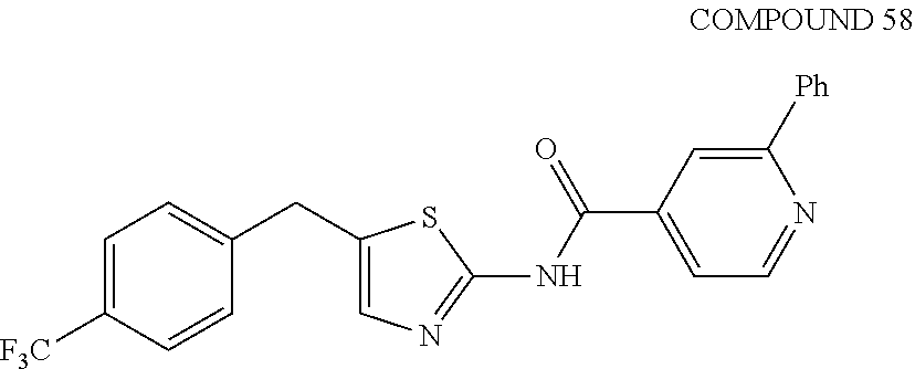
C1=C([F3C])C=CC(CC2=CN=C(NC(C3=CC=NC([Ph])=C3)=O)S2)=C1
